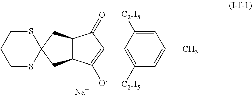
C12(CC3C(C1)C(=O)C(C1=C([C2H5])C=C(C)C=C1[C2H5])=C3[O-])SCCCS2.[Na]
